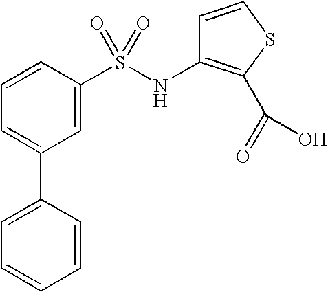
C1=CC(S(NC2=C(C(=O)O)SC=C2)(=O)=O)=CC(C2=CC=CC=C2)=C1
